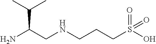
NC(CNCCCS(O)(=O)=O)C(C)C
